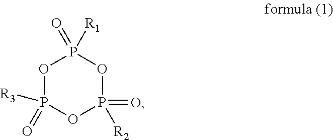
O1P([R3])(=O)OP(=O)([R2])OP1([R1])=O
